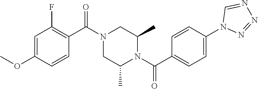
C1=C(OC)C=CC(C(N2CC(C)N(C(C3=CC=C(N4N=NN=C4)C=C3)=O)C(C)C2)=O)=C1F
